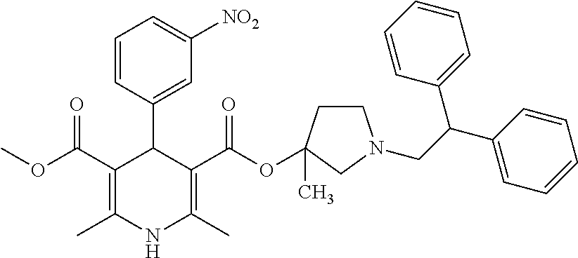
COC(C1=C(C)NC(C)=C(C(OC2(C)CCN(CC(C3=CC=CC=C3)C3=CC=CC=C3)C2)=O)C1C1=CC([NO2])=CC=C1)=O
